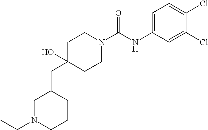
C1N(CC)CCCC1CC1(O)CCN(C(NC2=CC=C(Cl)C(Cl)=C2)=O)CC1
